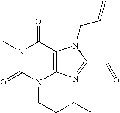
N1(C)C(=O)N(CCCC)C2=C(C1=O)N(CC=C)C(C=O)=N2
